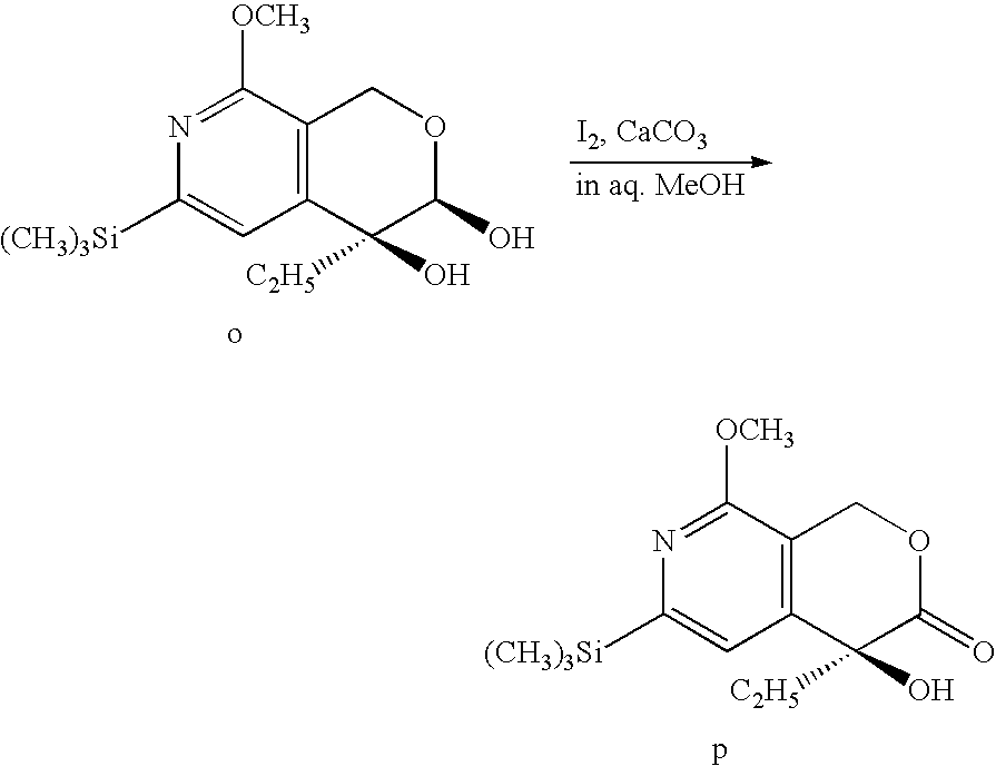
C1([(CH3)3Si])=CC2=C(C([OCH3])=N1)COC(=O)C2(O)[C2H5].C1([(CH3)3Si])=CC2=C(C([OCH3])=N1)COC(O)C2(O)[C2H5]
